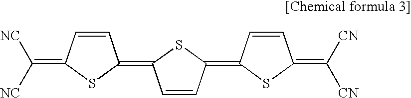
C1=CC(=C([NC])[NC])SC1=C1C=CC(=C2C=CC(=C([CN])[CN])S2)S1
